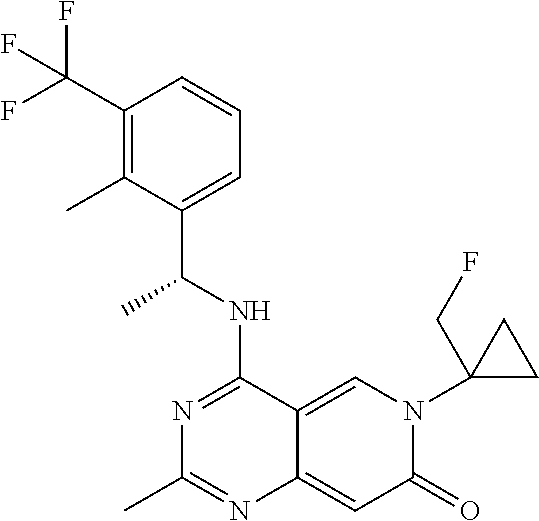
C1(C(F)(F)F)=C(C)C(C(NC2=NC(C)=NC3=CC(=O)N(C4(CF)CC4)C=C23)C)=CC=C1
